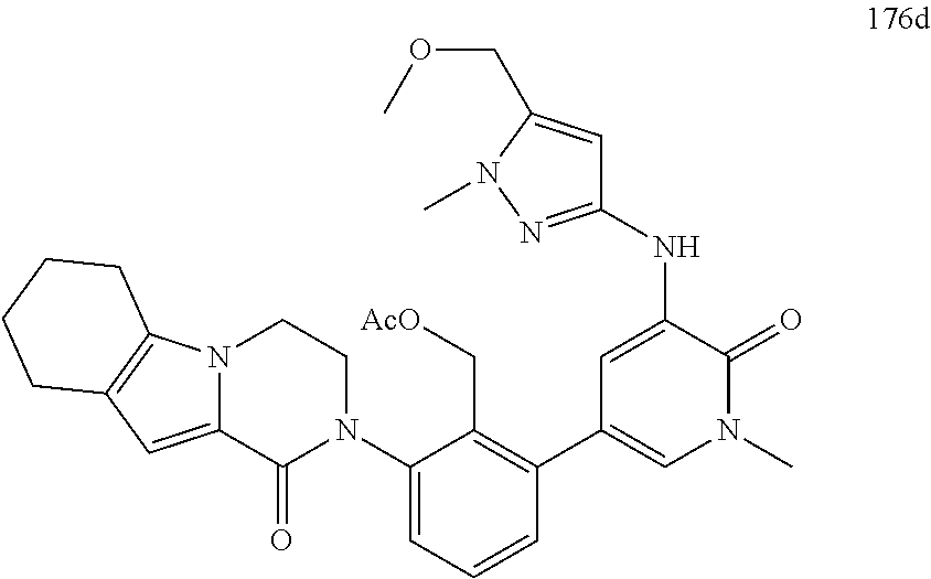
C1=C(N2CCN3C(=CC4=C3CCCC4)C2=O)C(C[AcO])=C(C2=CN(C)C(=O)C(NC3=NN(C)C(COC)=C3)=C2)C=C1
